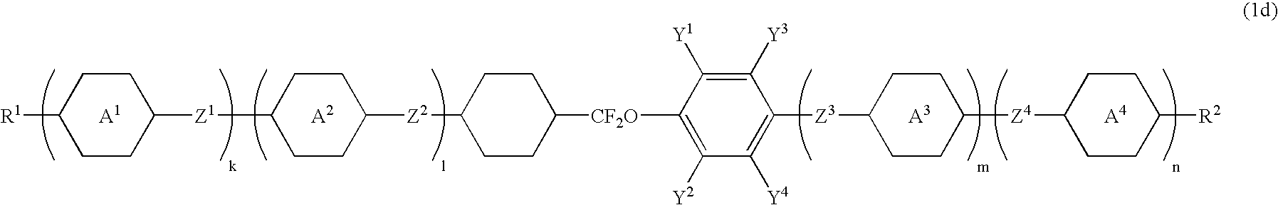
[R1]C1CCC([Z1]C2CCC([Z2]C3CCC([CF2O]C4=C([Y2])C([Y4])=C([Z3]C5CCC([Z4]C6CCC([R2])CC6)CC5)C([Y3])=C4[Y1])CC3)CC2)CC1.[A1].[A2].[A3].[A4]
